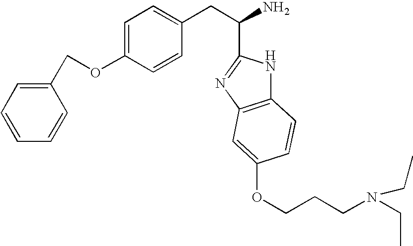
C1=CC=CC(COC2=CC=C(CC(C3=NC4=C(N3)C=CC(OCCCN(CC)CC)=C4)N)C=C2)=C1
